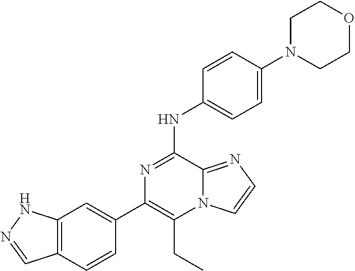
C1(C2=CC3=C(C=C2)C=NN3)=C(CC)N2C(=NC=C2)C(NC2=CC=C(N3CCOCC3)C=C2)=N1
